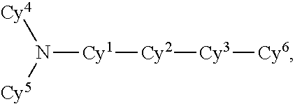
N([Cy1][Cy2][Cy3][Cy6])([Cy5])[Cy4]
